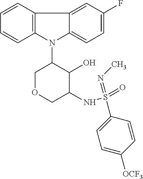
N1(C2COCC(NS(=O)(=NC)C3=CC=C([OCF3])C=C3)C2O)C2=C(C3=CC(F)=CC=C13)C=CC=C2
